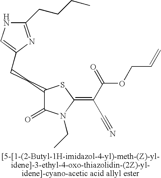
C(CC1C(=O)N(CC)C(=C(C(=O)OCC=C)C#N)S1)C1=CNC(CCCC)=N1
